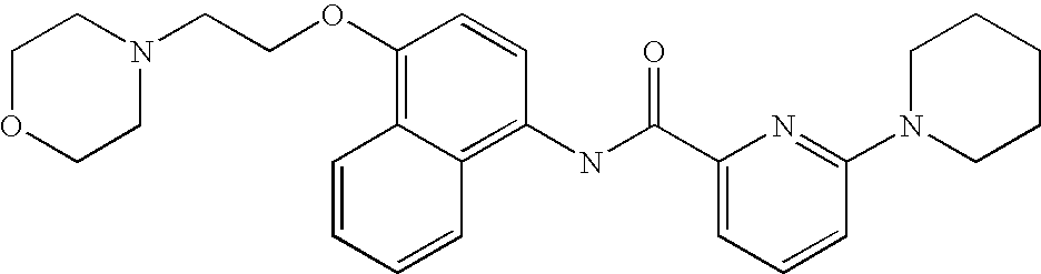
C1OCCN(CCOC2=C3C(=C(NC(C4=CC=CC(N5CCCCC5)=N4)=O)C=C2)C=CC=C3)C1
